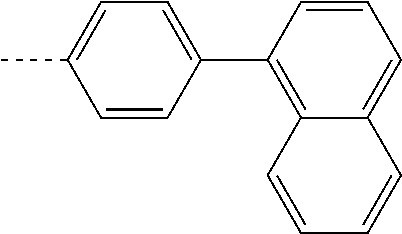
C1=CC(C2=C3C(=CC=C2)C=CC=C3)=CC=C1C
